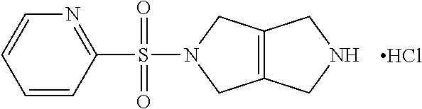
C1=CC=CC(S(=O)(=O)N2CC3=C(C2)CNC3)=N1.Cl
